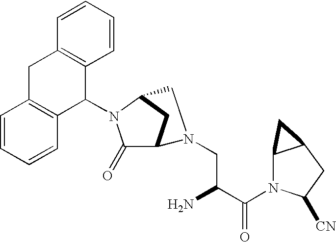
C1(=O)C2CC(N1C1C3=C(C=CC=C3)CC3=C1C=CC=C3)CN2CC(C(N1C2C(CC1[CN])C2)=O)N
